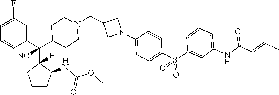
C1=C(F)C=C(C(C2([H])CCCC2NC(OC)=O)(C2CCN(CC3CN(C4=CC=C(S(C5=CC(NC(=O)C=CC)=CC=C5)(=O)=O)C=C4)C3)CC2)[NC])C=C1
